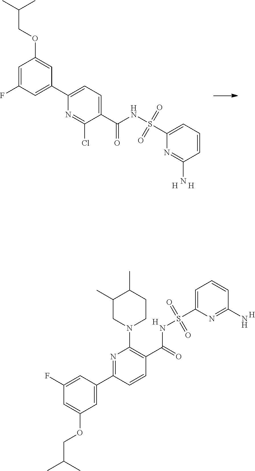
C(COC1=CC(C2=CC=C(C(NS(=O)(=O)C3=CC=CC(N)=N3)=O)C(Cl)=N2)=CC(F)=C1)(C)C.[H].[H].S(=O)(=O)(C1=CC=CC(N)=N1)NC(C1=C(N2CCC(C)C(C)C2)N=C(C2=CC(OCC(C)C)=CC(F)=C2)C=C1)=O.[H].[H]
